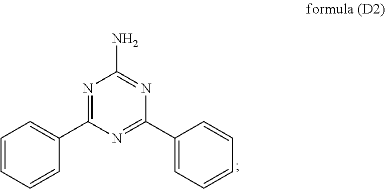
C1=CC=CC(C2=NC(N)=NC(C3=CC=CC=C3)=N2)=C1
